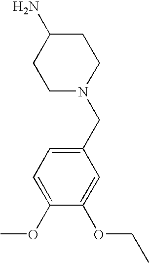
C1(CN2CCC(N)CC2)=CC=C(OC)C(OCC)=C1
